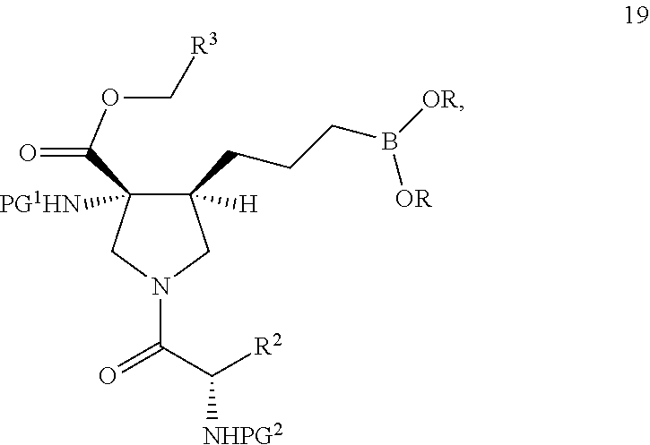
C1([H])(CCCB([OR])[OR])C([PG1HN])(C(=O)OC[R3])CN(C(C([R2])[NHPG2])=O)C1
